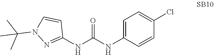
C1=C(NC(NC2=NN(C(C)(C)C)C=C2)=O)C=CC(Cl)=C1
